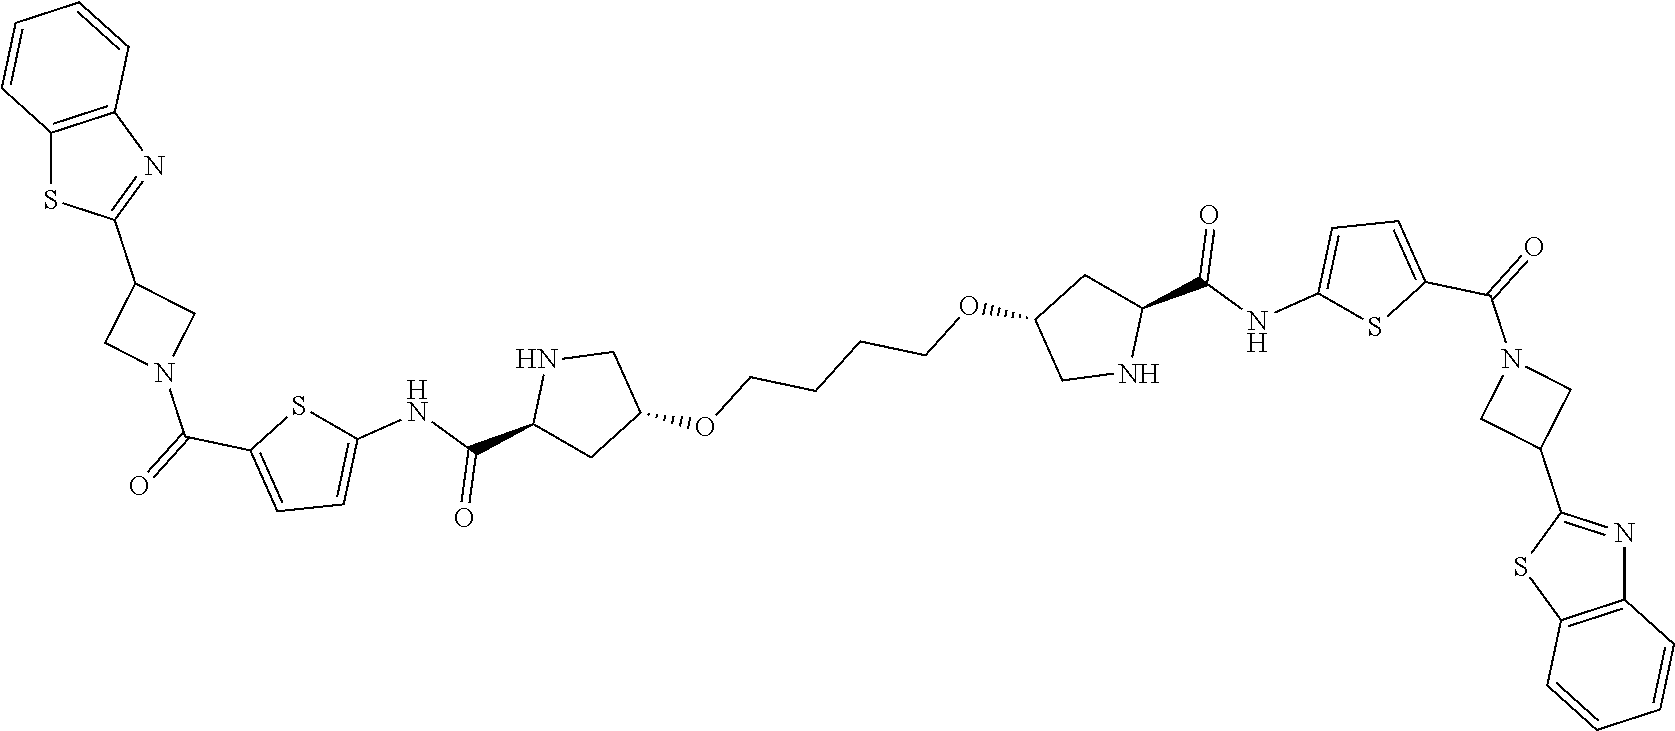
C12=C(N=C(C3CN(C(=O)C4=CC=C(NC(C5CC(OCCCCOC6CNC(C(NC7=CC=C(C(=O)N8CC(C9=NC%10=C(S9)C=CC=C%10)C8)S7)=O)C6)CN5)=O)S4)C3)S1)C=CC=C2
